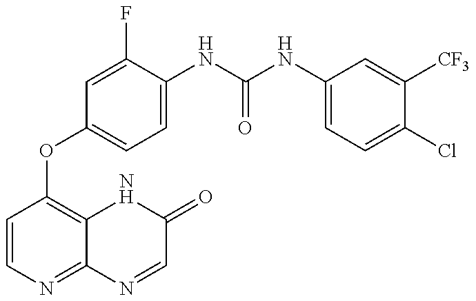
C1=CN=C2C(=C1OC1=CC=C(NC(=O)NC3=CC=C(Cl)C([CF3])=C3)C(F)=C1)NC(=O)C=N2
